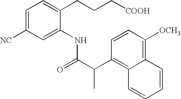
C1=CC([OCH3])=C2C(=C1C(C(=O)NC1=CC([NC])=CC=C1CCC[COOH])C)C=CC=C2
